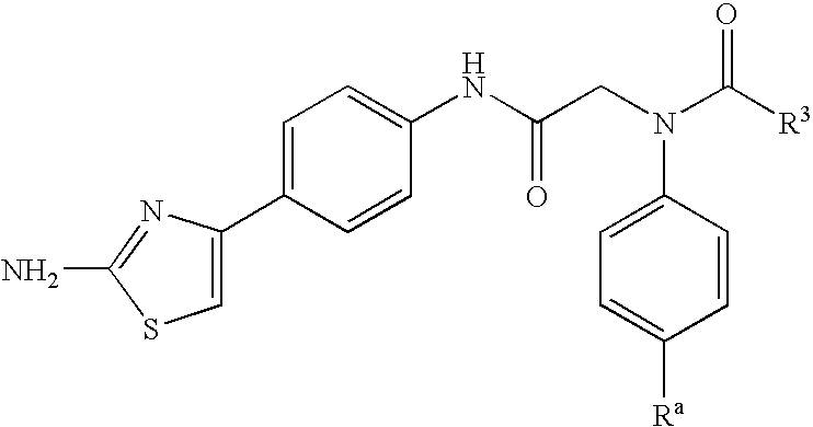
NC1=NC(C2=CC=C(NC(CN(C([R3])=O)C3=CC=C([Ra])C=C3)=O)C=C2)=CS1
